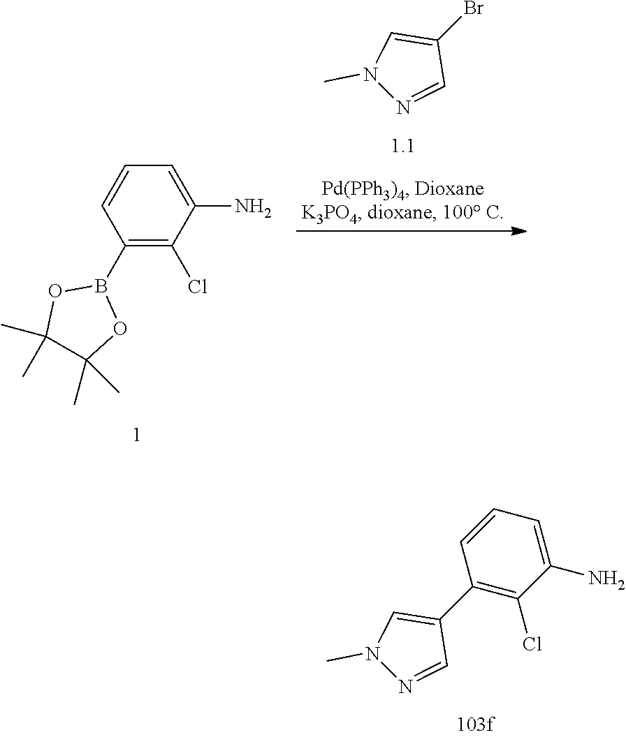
C1(B2OC(C)(C)C(C)(C)O2)=C(Cl)C(N)=CC=C1.BrC1=CN(C)N=C1.C1=C(N)C(Cl)=C(C2=CN(C)N=C2)C=C1
